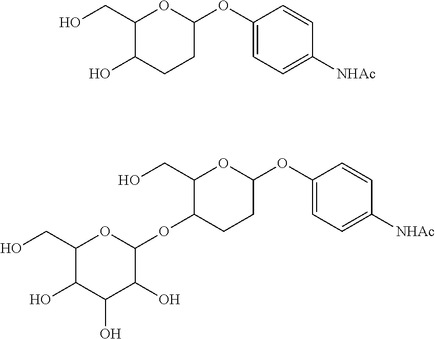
C1(CO)C(O)CCC(OC2=CC=C([NHAc])C=C2)O1.C1(CO)C(OC2C(O)C(O)C(O)C(CO)O2)CCC(OC2=CC=C([NHAc])C=C2)O1
